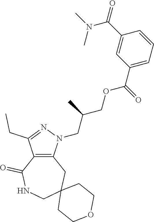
C12=C(N(CC(COC(C3=CC=CC(C(N(C)C)=O)=C3)=O)C)N=C1CC)CC1(CNC2=O)CCOCC1
